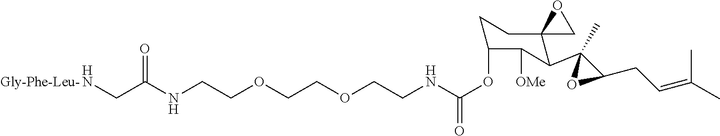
N(CCOCCOCCNC(OC1CCC2(C(C3(C)OC3CC=C(C)C)C1[OMe])CO2)=O)C(CN)=O.[Gly-Phe-Leu-]
